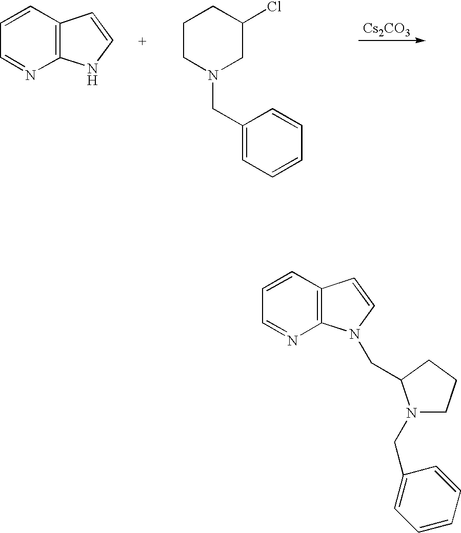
C12=C(C=CC=N1)C=CN2.C1CN(CC2=CC=CC=C2)CC(Cl)C1.[Cs2CO3].C12=C(C=CC=N1)C=CN2CC1N(CC2=CC=CC=C2)CCC1
